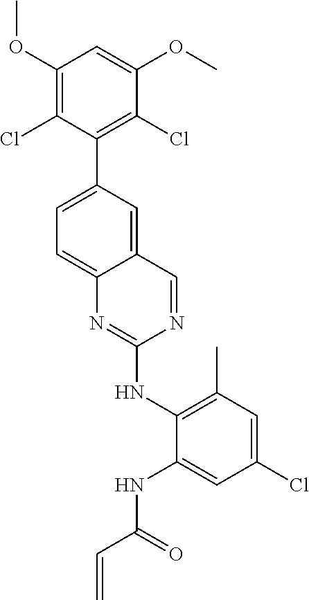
C1(OC)=C(Cl)C(C2=CC=C3C(=C2)C=NC(NC2=C(C)C=C(Cl)C=C2NC(C=C)=O)=N3)=C(Cl)C(OC)=C1
